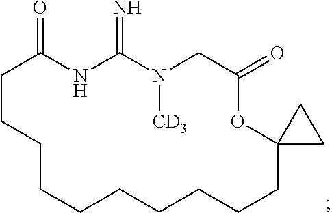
C1CCCCCCCCCC2(OC(=O)CN([CD3])C(=N)NC1=O)CC2
